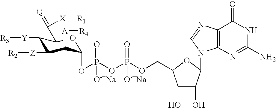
P(OCC1C(O)C(O)C(N2C3=C(C(=O)NC(N)=N3)N=C2)O1)(=O)([O-+Na])OP(OC1C([A][R4])C([Z][R2])C([Y][R3])C(C(=[Q])[X][R1])O1)(=O)[O-+Na]
